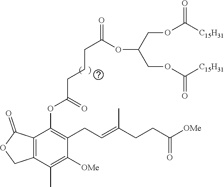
C12=C(C(=O)OC1)C(OC(=O)CCCC(=O)OC(COC([C15H31])=O)COC([C15H31])=O)=C(CC=C(CCC([OMe])=O)C)C([OMe])=C2C
